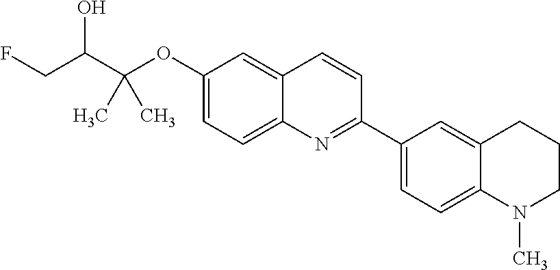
C1(OC(C(CF)O)(C)C)=CC=C2C(=C1)C=CC(C1=CC=C3C(=C1)CCCN3C)=N2
